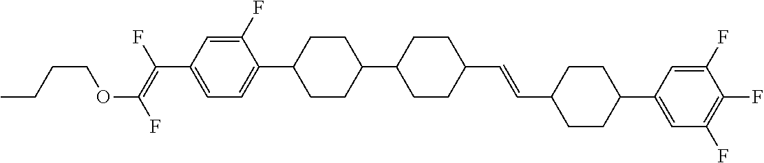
C1=C(F)C(C2CCC(C3CCC(C=CC4CCC(C5=CC(F)=C(F)C(F)=C5)CC4)CC3)CC2)=CC=C1C(=C(F)OCCCC)F
